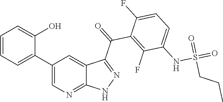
C1=CC=C(C2=CN=C3C(=C2)C(C(=O)C2=C(F)C(NS(=O)(=O)CCC)=CC=C2F)=NN3)C(O)=C1
